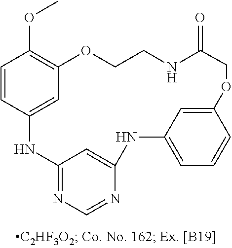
C12=NC=NC(=C1)NC1=CC=CC(=C1)OCC(=O)NCCOC1=C(OC)C=CC(=C1)N2
